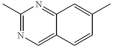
C1(C)=NC=C2C(=N1)C=C(C)C=C2
